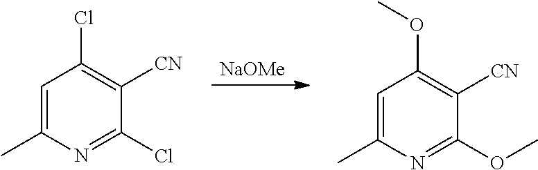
[NaOMe].C1=C(C)N=C(OC)C([CN])=C1OC.C1=C(C)N=C(Cl)C([CN])=C1Cl
